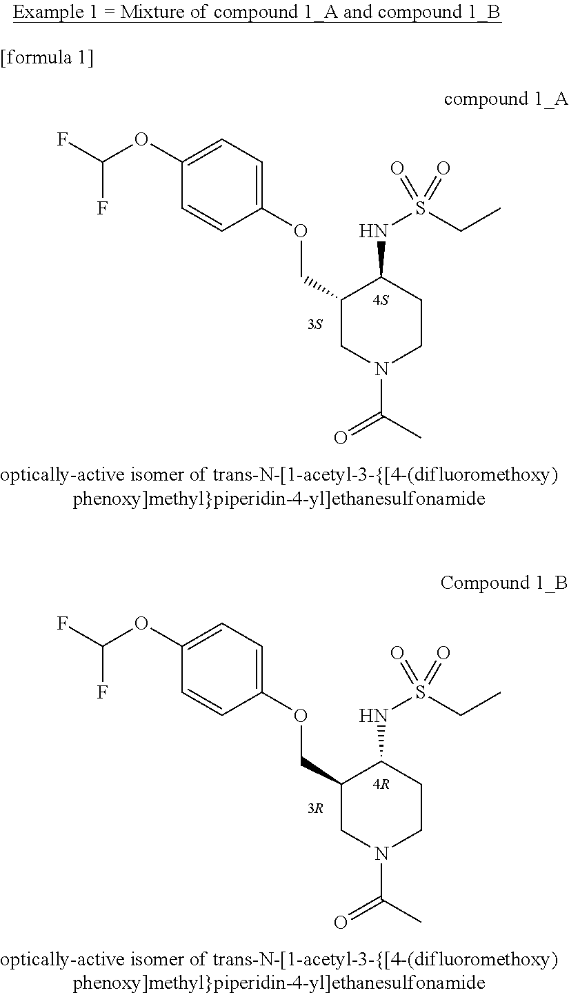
C1=CC(OCC2CN(C(=O)C)CCC2NS(CC)(=O)=O)=CC=C1OC(F)F.C1=CC(OCC2CN(C(=O)C)CCC2NS(CC)(=O)=O)=CC=C1OC(F)F
